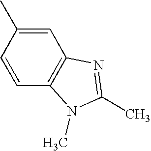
C1=C(C)C=CC2=C1N=C(C)N2C
